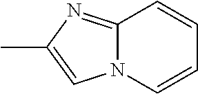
C1=CN2C(=NC(C)=C2)C=C1
